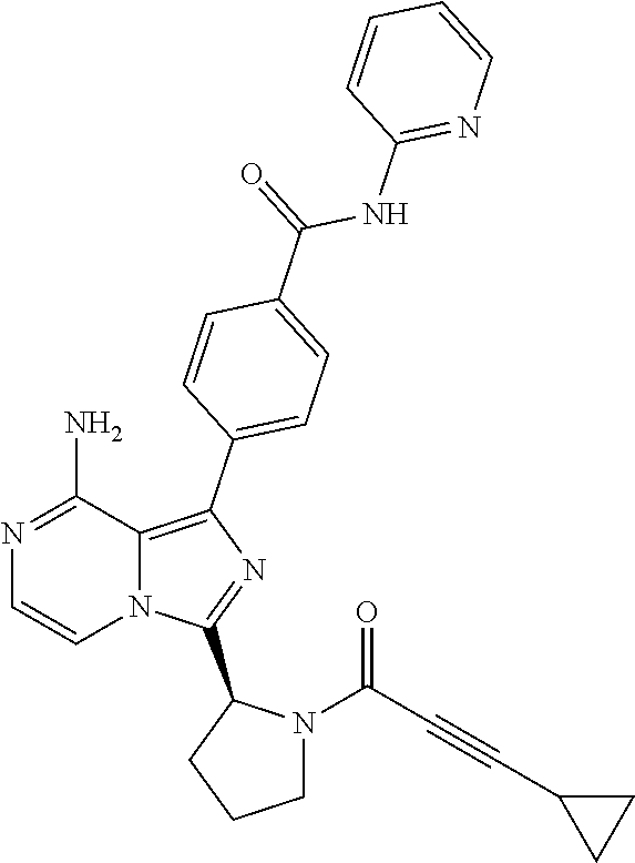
C1(N)=NC=CN2C1=C(C1=CC=C(C(=O)NC3=NC=CC=C3)C=C1)N=C2C1CCCN1C(C#CC1CC1)=O
